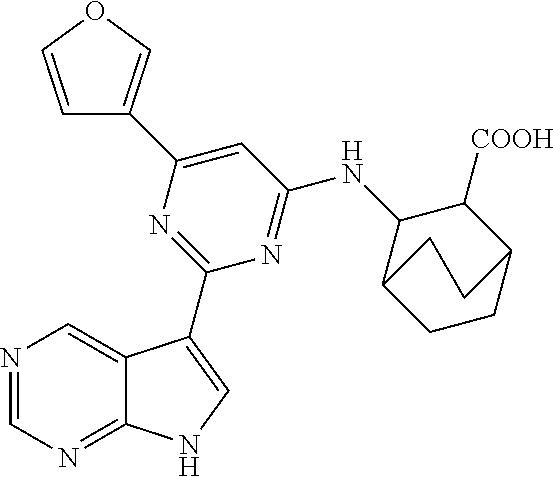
N1=CN=C2C(=C1)C(C1=NC(C3=COC=C3)=CC(NC3C4CCC(C3[COOH])CC4)=N1)=CN2
